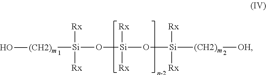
[(CH2)m]([Si](O[Si](O[Si]([(CH2)m][OH])([Rx])[Rx])([Rx])[Rx])([Rx])[Rx])O
